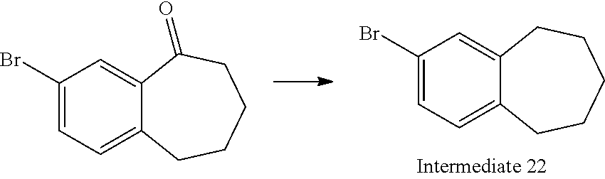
C1(Br)=CC=C2C(=C1)CCCCC2.C1(Br)=CC=C2C(=C1)C(=O)CCCC2
